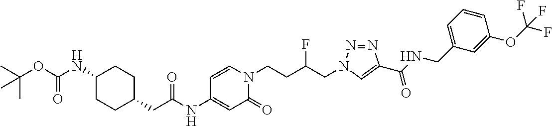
C1=C(NC(CC2CCC(NC(OC(C)(C)C)=O)CC2)=O)C=CN(CCC(CN2N=NC(C(NCC3=CC=CC(OC(F)(F)F)=C3)=O)=C2)F)C1=O
